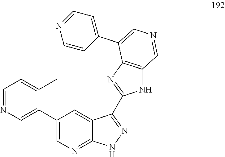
C1(C2=CN=CC=C2C)=CN=C2C(=C1)C(C1=NC3=C(N1)C=NC=C3C1=CC=NC=C1)=NN2
